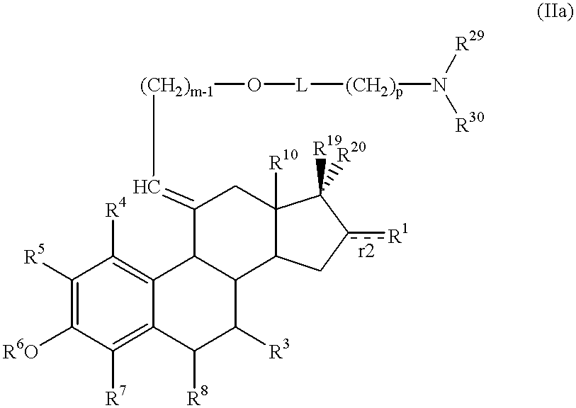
C1([R5])=C([R6O])C([R7])=C2C(=C1[R4])C1C(C([R3])C2[R8])C2C([R10])(CC1=C[(CH2)m-1]O[L][(CH2)p]N([R29])[R30])C([R19])([R20])c([R1])C2
